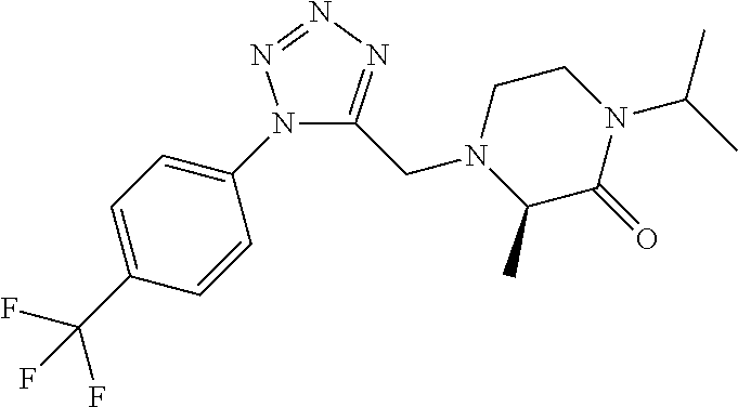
N1(C2=CC=C(C(F)(F)F)C=C2)C(CN2C(C)C(=O)N(C(C)C)CC2)=NN=N1
